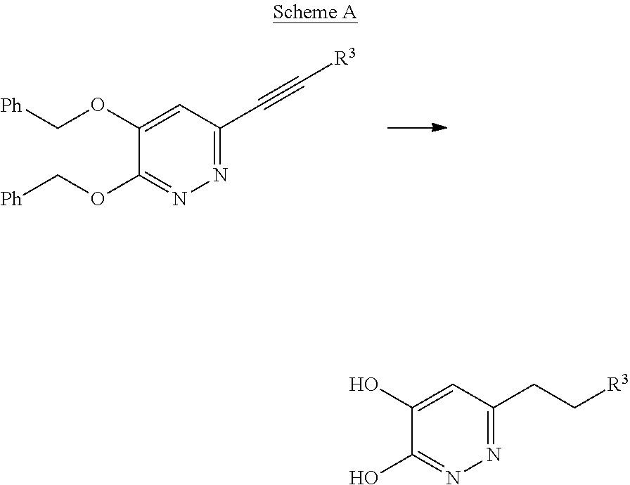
N1=C(O)C(O)=CC(CC[R3])=N1.N1=C(OC[Ph])C(OC[Ph])=CC(C#C[R3])=N1
